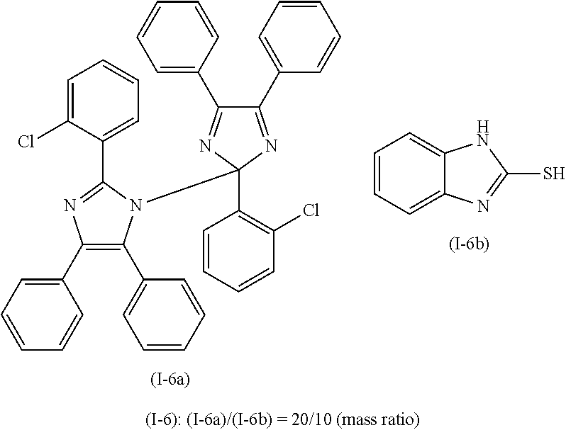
C1(C2=CC=CC=C2)=C(C2=CC=CC=C2)N(C2(C3=C(Cl)C=CC=C3)N=C(C3=CC=CC=C3)C(C3=CC=CC=C3)=N2)C(C2=CC=CC=C2Cl)=N1.C12=CC=CC=C1N=C(S)N2
